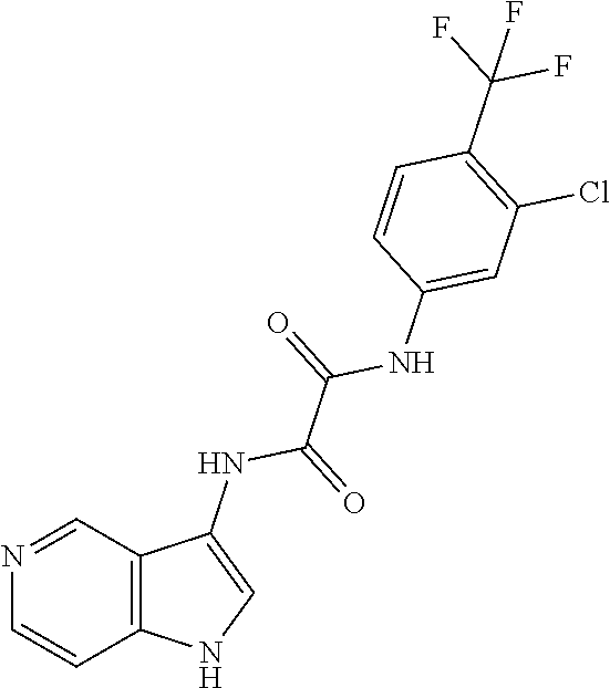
C12=C(C=NC=C1)C(NC(C(=O)NC1=CC(Cl)=C(C(F)(F)F)C=C1)=O)=CN2
